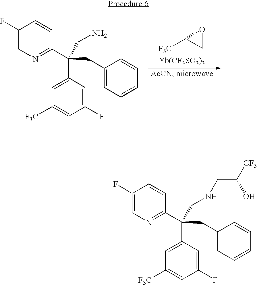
C1OC1[F3C].[Yb(CF3SO3)3].C1(F)=CN=C(C(C2=CC([F3C])=CC(F)=C2)(CC2=CC=CC=C2)CN)C=C1.C1(F)=CN=C(C(C2=CC([F3C])=CC(F)=C2)(CC2=CC=CC=C2)CNCC([CF3])O)C=C1
